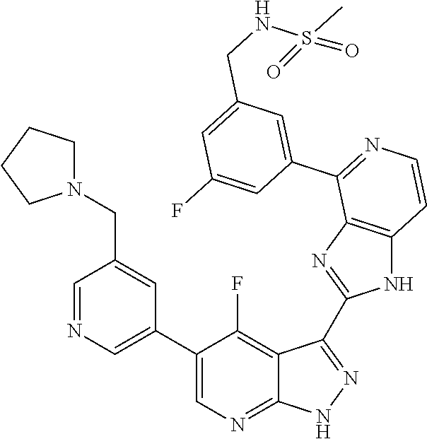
C1=NC=C(C2=CN=C3C(=C2F)C(C2=NC4=C(N2)C=CN=C4C2=CC(CNS(C)(=O)=O)=CC(F)=C2)=N[N H]3)C=C1CN1CCCC1
